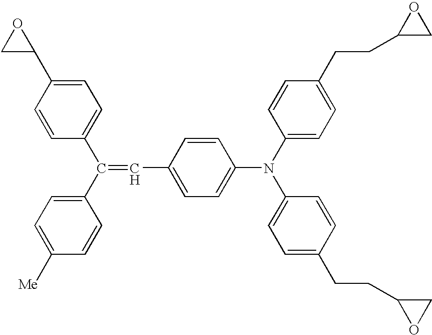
C(C1=CC=C(N(C2=CC=C(CCC3CO3)C=C2)C2=CC=C(CCC3OC3)C=C2)C=C1)=C(C1=CC=C([Me])C=C1)C1=CC=C(C2OC2)C=C1
